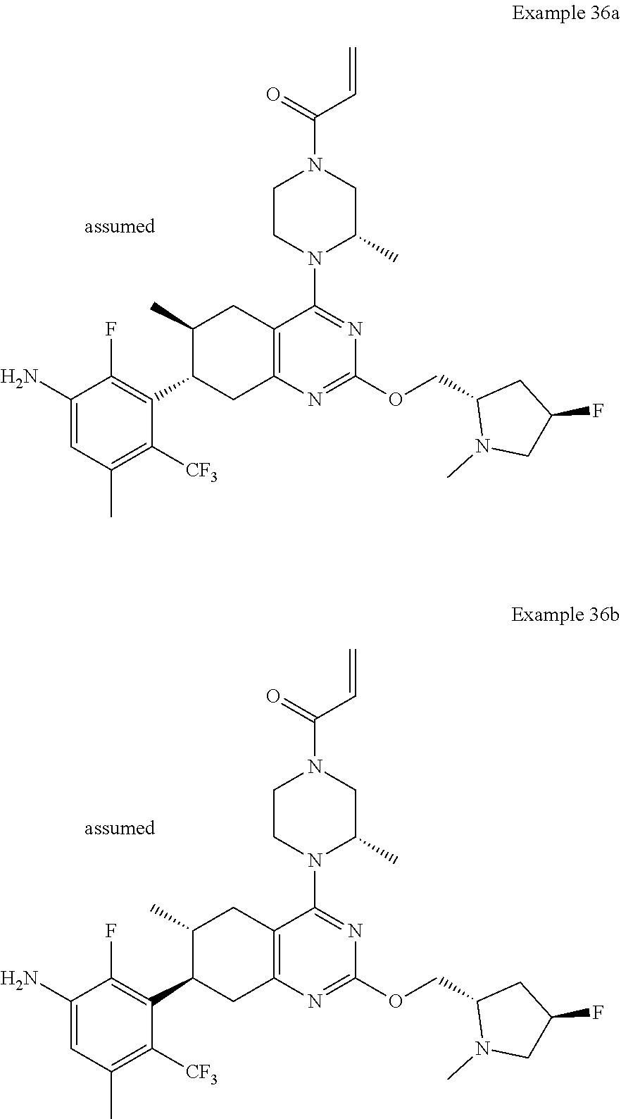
C1CN(C2=NC(OCC3N(C)CC(F)C3)=NC3=C2CC(C)C(C2=C(F)C(N)=CC(C)=C2[CF3])C3)C(C)CN1C(=O)C=C.C1CN(C2=NC(OCC3N(C)CC(F)C3)=NC3=C2CC(C)C(C2=C(F)C(N)=CC(C)=C2[CF3])C3)C(C)CN1C(=O)C=C
